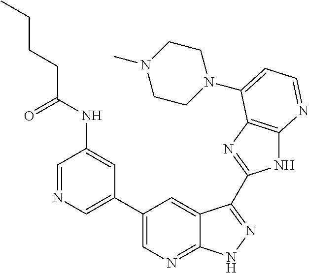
C1=NC=C(C2=CN=C3C(=C2)C(C2=NC4=C(N2)N=CC=C4N2CCN(C)CC2)=NN3)C=C1NC(CCCC)=O
